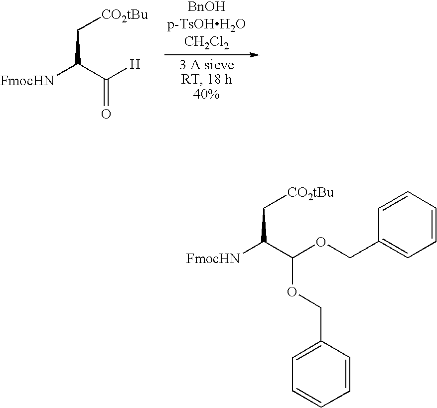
[FmocHN]C(C([H])=O)C[CO2tBu].[FmocHN]C(C(OCC1=CC=CC=C1)OCC1=CC=CC=C1)C[CO2tBu]
